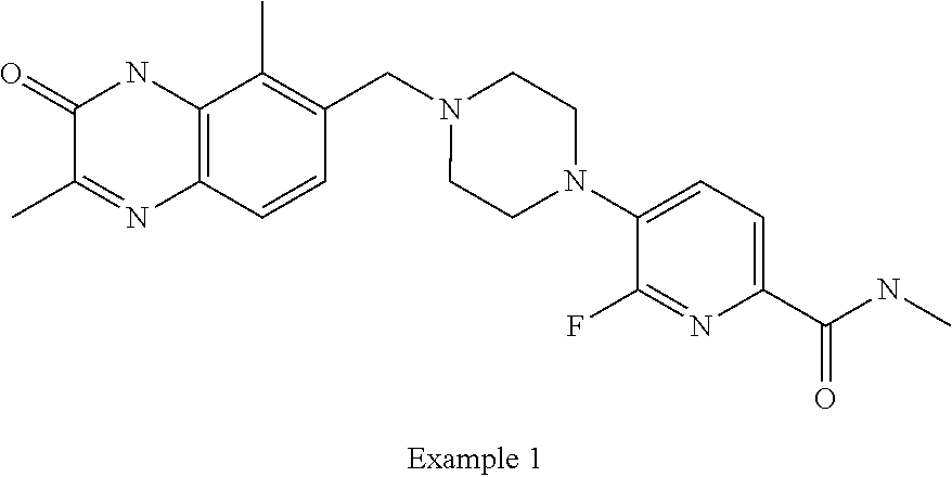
C12=C(C=CC(CN3CCN(C4=CC=C(C(NC)=O)N=C4F)CC3)=C1C)N=C(C)C(=O)N2
